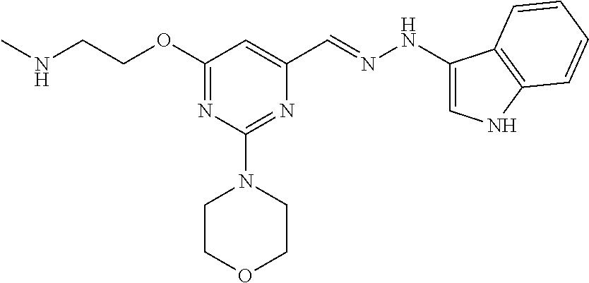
N(CCOC1=NC(N2CCOCC2)=NC(C=NNC2=CNC3=C2C=CC=C3)=C1)C
